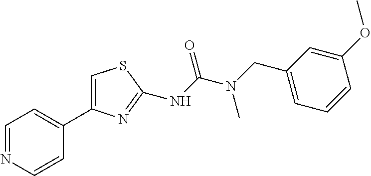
C1=NC=CC(C2=CSC(NC(=O)N(CC3=CC=CC(OC)=C3)C)=N2)=C1
